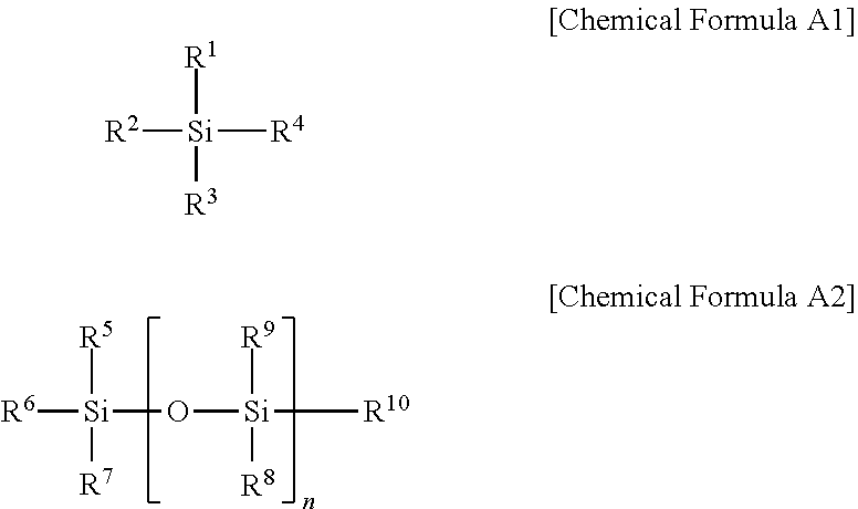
[R5][Si]([R7])([R6])O[Si]([R10])([R9])[R8].[R1][Si]([R3])([R2])[R4]
